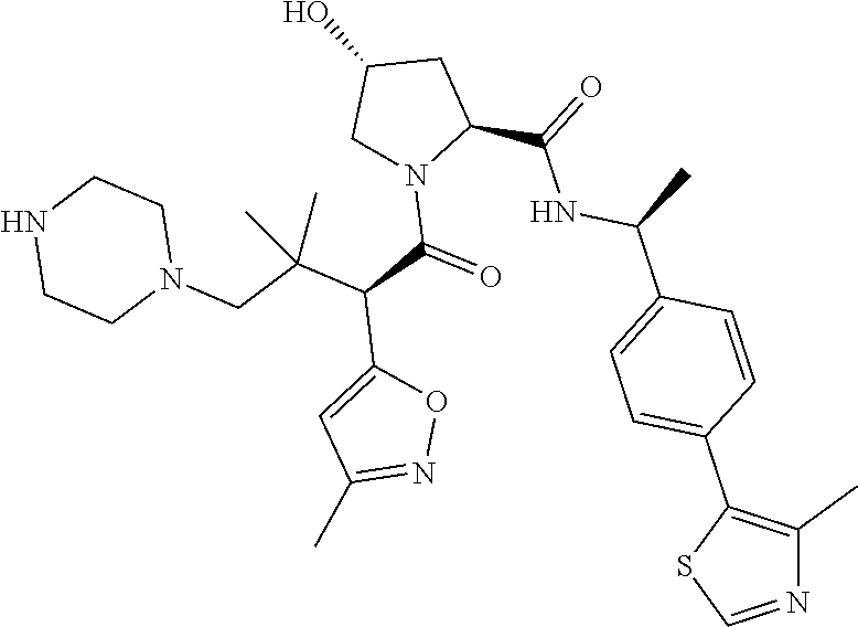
N1=CSC(C2=CC=C(C(C)NC(=O)C3CC(O)CN3C(=O)C(C3=CC(C)=NO3)C(C)(CN3CCNCC3)C)C=C2)=C1C
